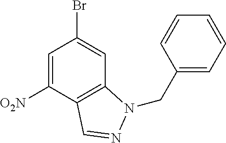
C1=C([O2N])C2=C(C=C1Br)N(CC1=CC=CC=C1)N=C2
